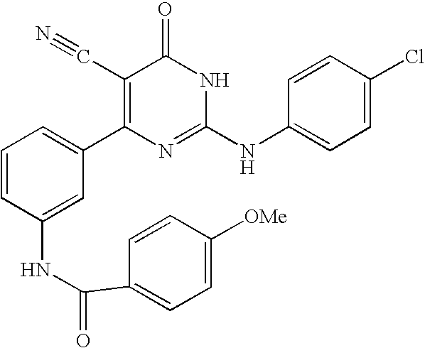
C1(NC(=O)C2=CC=C([OMe])C=C2)=CC(C2=C(C#N)C(=O)NC(NC3=CC=C(Cl)C=C3)=N2)=CC=C1
